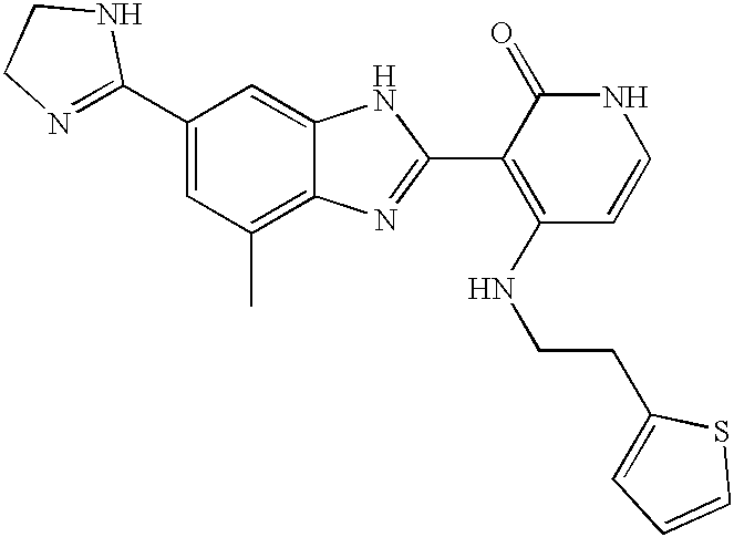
C1(C2=CC(C)=C3C(=C2)NC(C2=C(NCCC4=CC=CS4)C=CNC2=O)=N3)=NCCN1
